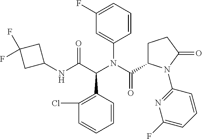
C1=CC(C(C(NC2CC(F)(F)C2)=O)N(C(C2CCC(=O)N2C2=NC(F)=CC=C2)=O)C2=CC(F)=CC=C2)=C(Cl)C=C1
